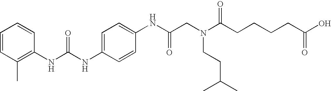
C1=C(NC(NC2=C(C)C=CC=C2)=O)C=CC(NC(CN(C(CCCCC(O)=O)=O)CCC(C)C)=O)=C1
